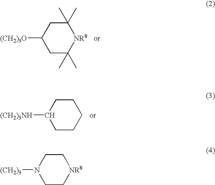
C1C(C)(C)[NR8]C(C)(C)CC1[(CH2)3O].C1CCCCC1[(CH2)3NH].C1C[NR8]CCN1[(CH2)3]
